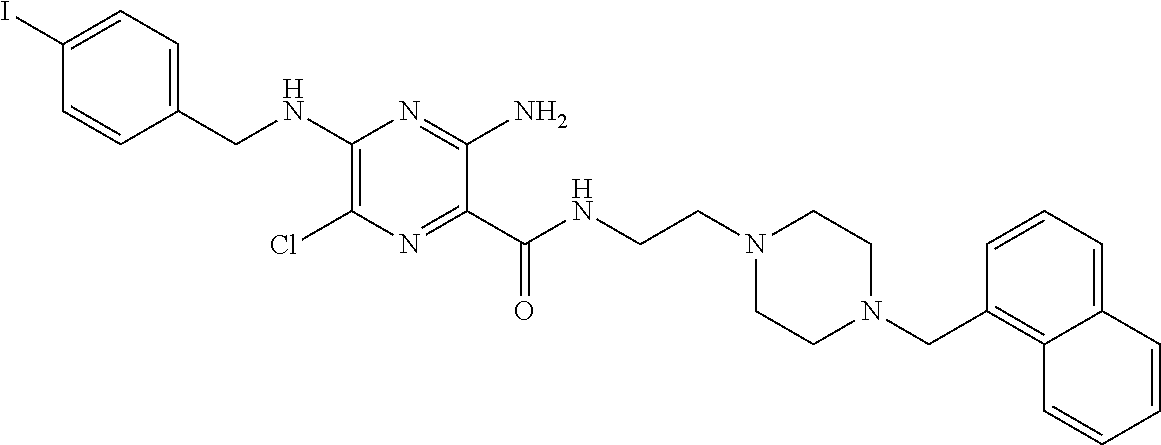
C1=C(I)C=CC(CNC2=C(Cl)N=C(C(NCCN3CCN(CC4=C5C(=CC=C4)C=CC=C5)CC3)=O)C(N)=N2)=C1
